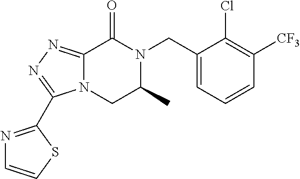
C12=NN=C(C3=NC=CS3)N1CC(C)N(CC1=CC=CC([CF3])=C1Cl)C2=O
